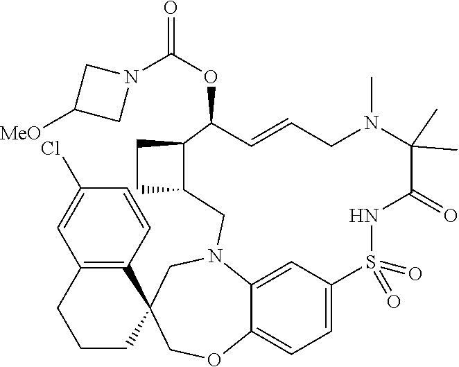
C12=CC3=CC=C1OCC1(CN2CC2CCC2C(OC(N2CC([MeO])C2)=O)C=CCN(C)C(C)(C)C(=O)NS3(=O)=O)C2=C(CCC1)C=C(Cl)C=C2
